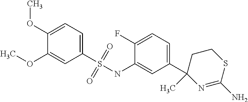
C1(OC)=CC(S(NC2=CC(C3(C)N=C(N)SCC3)=CC=C2F)(=O)=O)=CC=C1OC
